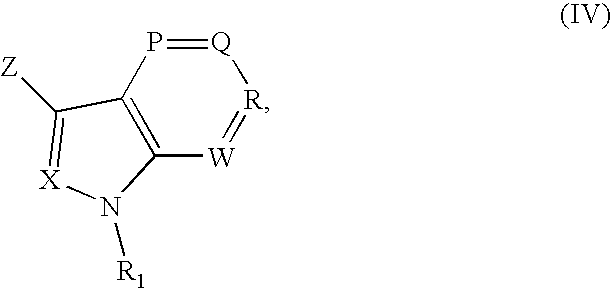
C12=C([W]=[R][Q]=P1)N([R1])[X]=C2[Z]
